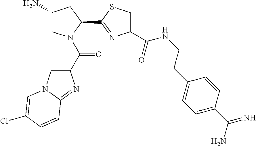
C1(N)CN(C(C2=CN3C(=N2)C=CC(Cl)=C3)=O)C(C2=NC(C(NCCC3=CC=C(C(=N)N)C=C3)=O)=CS2)C1
